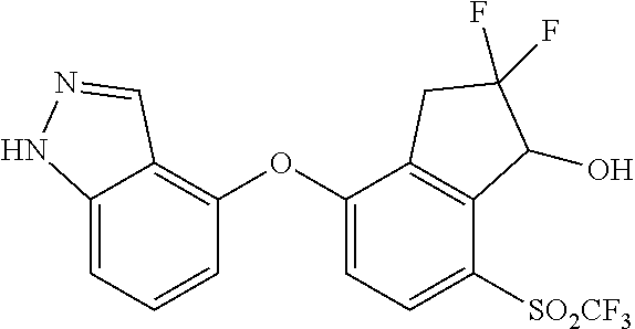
C12=CC=CC(OC3=CC=C([SO2CF3])C4=C3CC(F)(F)C4O)=C1C=NN2
